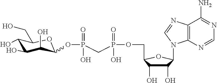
C1(O)C(O)C(O)C(OP(O)(=O)CP(OCC2C(O)C(O)C(N3C4=C(N=C3)C(N)=NC=N4)O2)(O)=O)OC1CO
